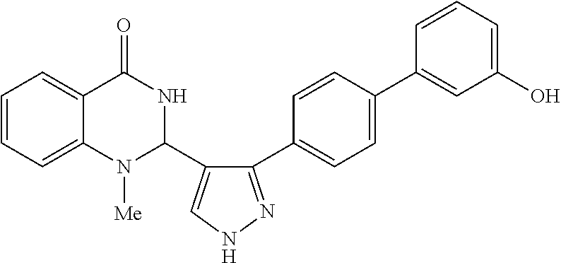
C1=CC=C2C(=C1)C(=O)NC(C1=CNN=C1C1=CC=C(C3=CC(O)=CC=C3)C=C1)N2[Me]
